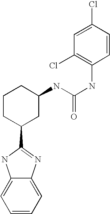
C1=CC=C2C(=C1)NC(C1CC(NC(NC3=C(Cl)C=C(Cl)C=C3)=O)CCC1)=N2
